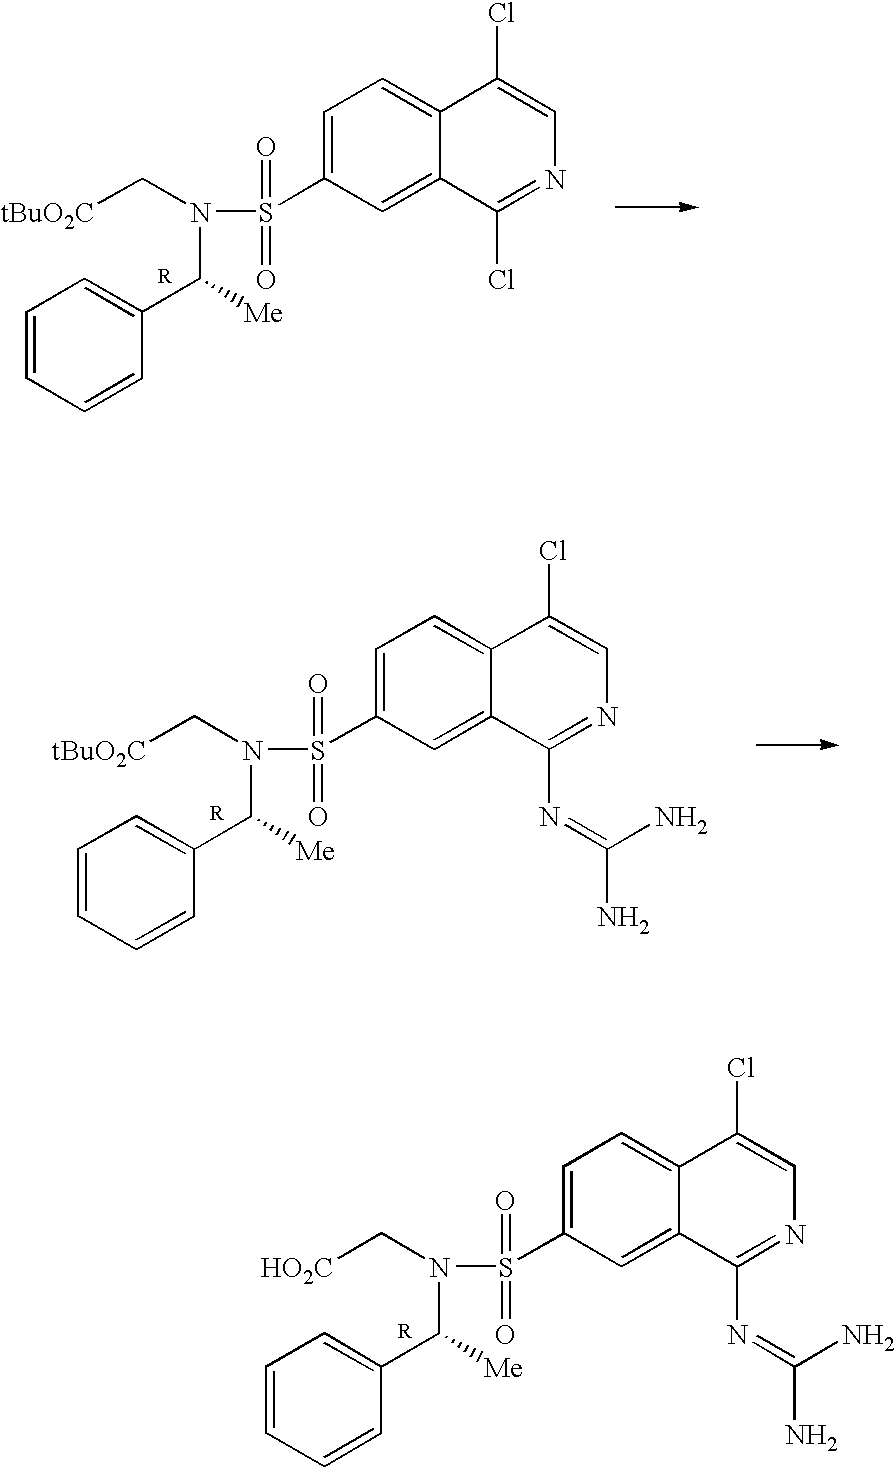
C1=CC=CC(C(N(C[HO2C])S(=O)(=O)C2=CC=C3C(=C2)C(N=C(N)N)=NC=C3Cl)[Me])=C1.C1=CC=CC(C(N(C[tBuO2C])S(=O)(=O)C2=CC=C3C(=C2)C(Cl)=NC=C3Cl)[Me])=C1.C1=CC=CC(C(N(C[tBuO2C])S(=O)(=O)C2=CC=C3C(=C2)C(N=C(N)N)=NC=C3Cl)[Me])=C1
